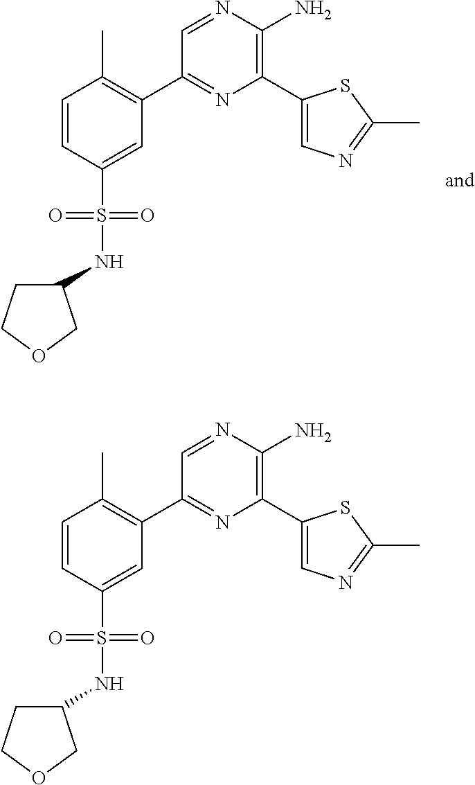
C1(C2=C(C)C=CC(S(=O)(=O)NC3CCOC3)=C2)=NC(C2=CN=C(C)S2)=C(N)N=C1.C1(C2=C(C)C=CC(S(=O)(=O)NC3CCOC3)=C2)=NC(C2=CN=C(C)S2)=C(N)N=C1
